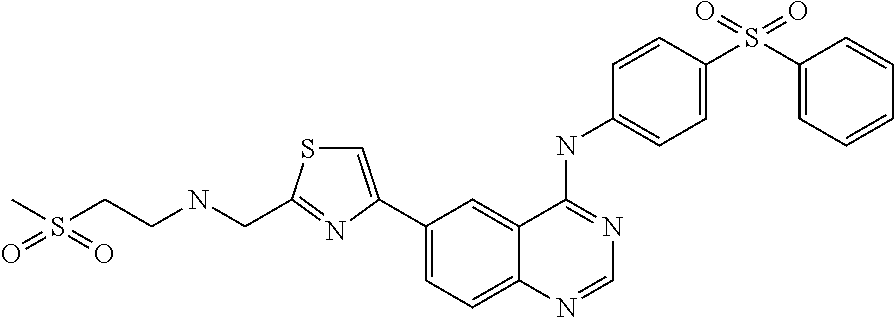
S(CCNCC1=NC(C2=CC=C3C(=C2)C(NC2=CC=C(S(C4=CC=CC=C4)(=O)=O)C=C2)=NC=N3)=CS1)(=O)(=O)C
